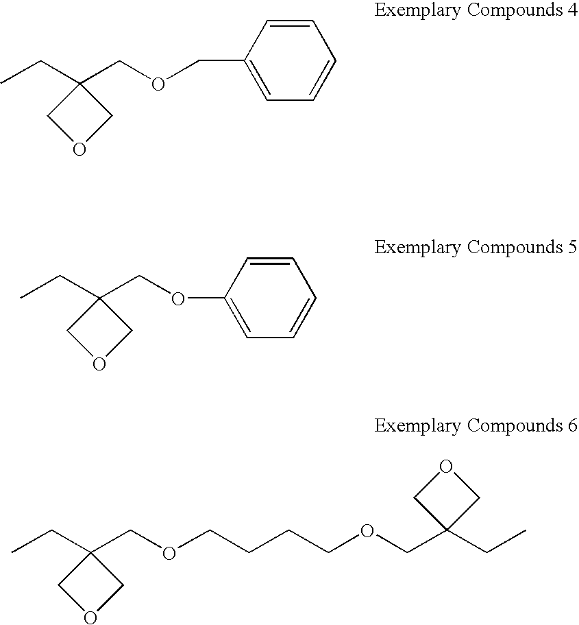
C1=CC(COCC2(CC)COC2)=CC=C1.C1=CC(OCC2(CC)COC2)=CC=C1.CCC1(COCCCCOCC2(CC)COC2)COC1
